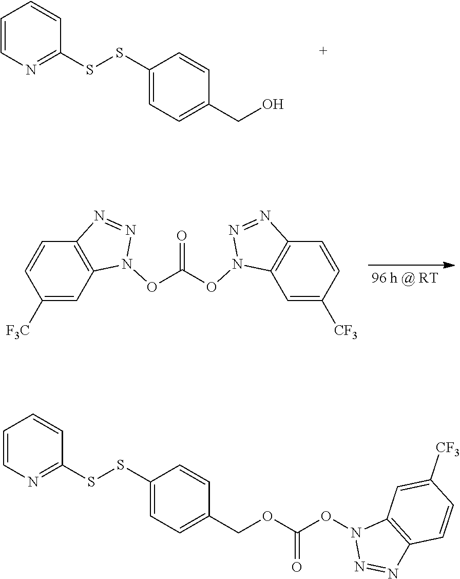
C1([F3C])=CC2=C(C=C1)N=NN2OC(=O)ON1C2=C(C=CC([CF3])=C2)N=N1.C1=CN=C(SSC2=CC=C(CO)C=C2)C=C1.C1(SSC2=NC=CC=C2)=CC=C(COC(ON2N=NC3=C2C=C([CF3])C=C3)=O)C=C1
